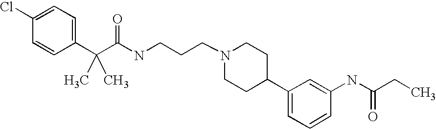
C(C(C1=CC=C(Cl)C=C1)(C)C)(NCCCN1CCC(C2=CC=CC(NC(CC)=O)=C2)CC1)=O
